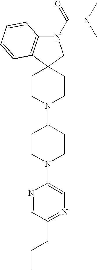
C12=C(N(C(N(C)C)=O)CC13CCN(C1CCN(C4=CN=C(CCC)C=N4)CC1)CC3)C=CC=C2
